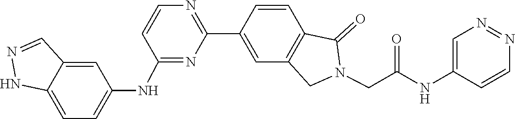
C1=CC2=C(C=C1C1=NC=CC(NC3=CC=C4C(=C3)C=NN4)=N1)CN(CC(NC1=CN=NC=C1)=O)C2=O
